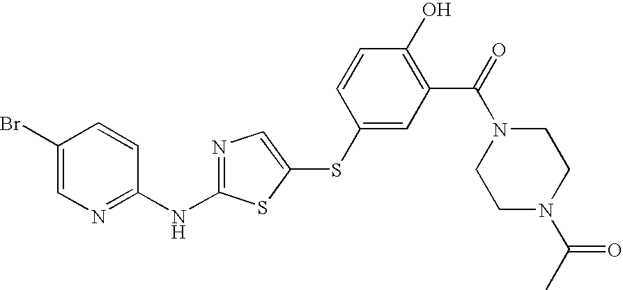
C1(Br)=CN=C(NC2=NC=C(SC3=CC(C(=O)N4CCN(C(C)=O)CC4)=C(O)C=C3)S2)C=C1
